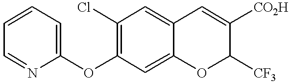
C1(OC2=C(Cl)C=C3C(=C2)OC([CF3])C([CO2H])=C3)=CC=CC=N1
